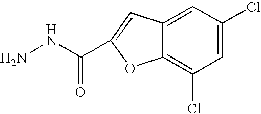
NNC(=O)C1=CC2=CC(Cl)=CC(Cl)=C2O1
